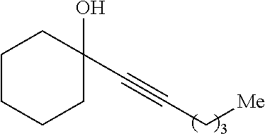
C1(C#CC[Me])(O)CCCCC1
